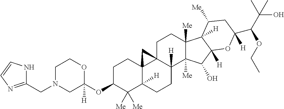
C1C(OC2([H])OCCN(CC3=NC=CN3)C2)C([Me])([Me])C2([H])C3(C1)C1(CCC4([Me])C([Me])(C(O)C5([H])C4([H])C([Me])CC(C(C(C)(C)O)OCC)([H])O5)C1([H])CC2)C3
